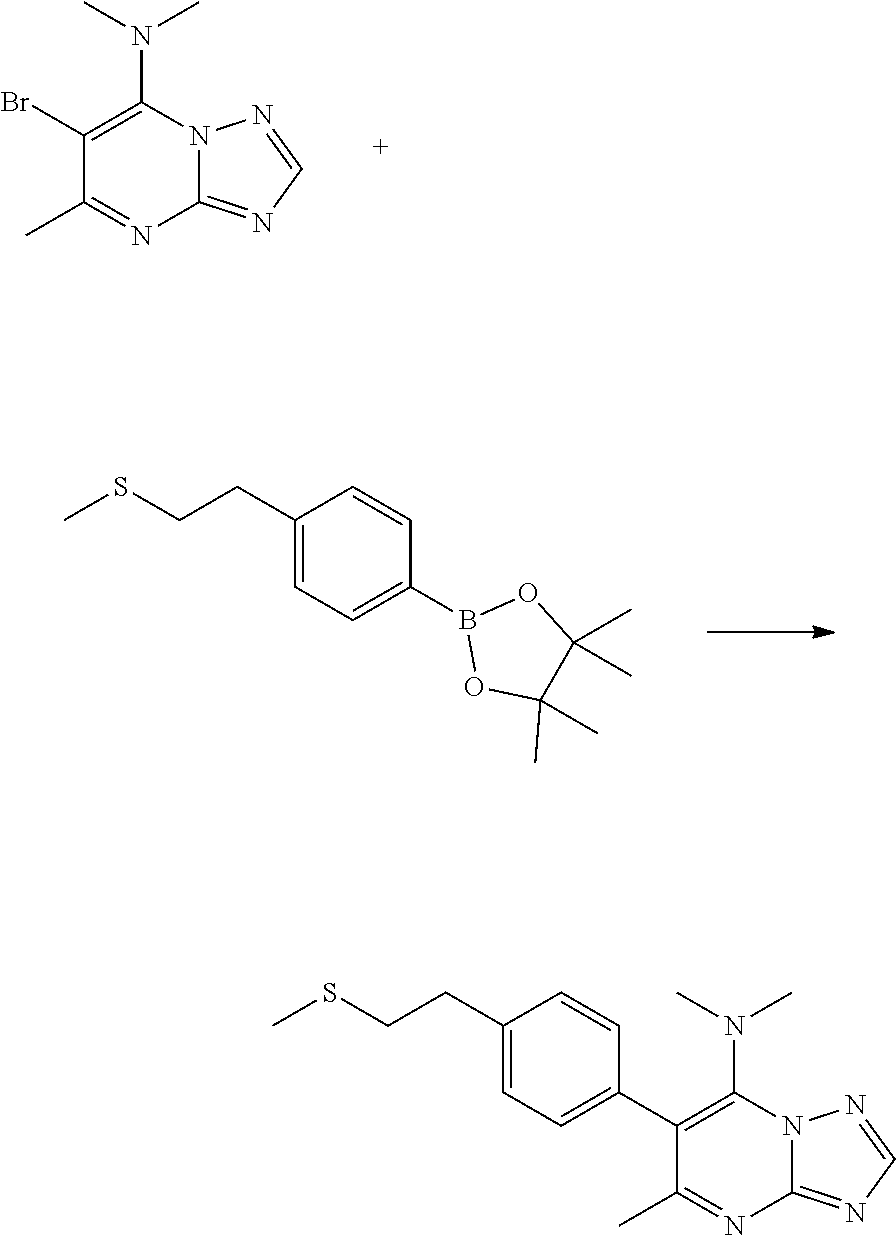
C1(Br)=C(N(C)C)N2C(=NC=N2)N=C1C.C1(CCSC)=CC=C(B2OC(C)(C)C(C)(C)O2)C=C1.C1(CCSC)=CC=C(C2=C(N(C)C)N3C(=NC=N3)N=C2C)C=C1
